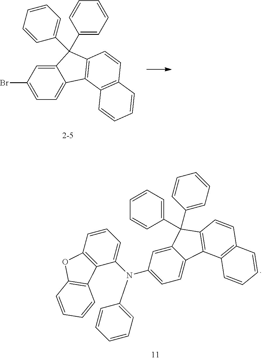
C1(Br)=CC=C2C(=C1)C(C1=CC=CC=C1)(C1=CC=CC=C1)C1=C2C2=C(C=C1)C=CC=C2.C1(N(C2=CC=CC3=C2C2=C(O3)C=CC=C2)C2=CC=CC=C2)=CC=C2C(=C1)C(C1=CC=CC=C1)(C1=CC=CC=C1)C1=C2C2=C(C=C1)C=CC=C2
